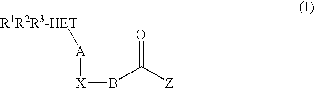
[R1R2R3-HET][A][X]BC([Z])=O
